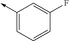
C1(->C)=CC=CC(F)=C1
